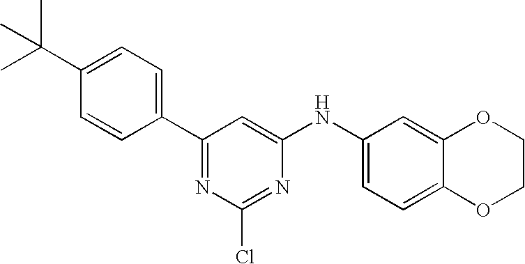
C1=C(C(C)(C)C)C=CC(C2=NC(Cl)=NC(NC3=CC=C4C(=C3)OCCO4)=C2)=C1
